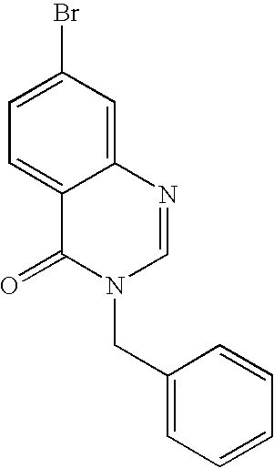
C12=CC(Br)=CC=C1C(=O)N(CC1=CC=CC=C1)C=N2
